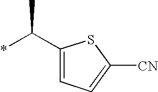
C1(C(*)C)=CC=C([CN])S1
